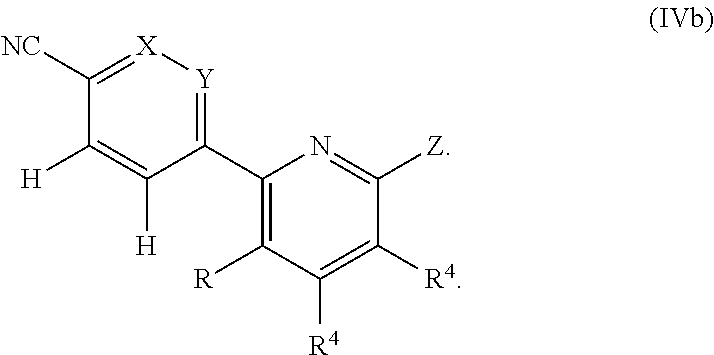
C1(C2=C([R])C([R4])=C([R4])C([Z])=N2)=[Y][X]=C([NC])C([H])=C1[H]
